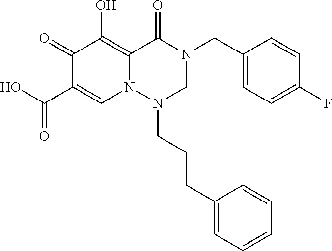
C1(CN2C(=O)C3=C(O)C(=O)C(C(O)=O)=CN3N(CCCC3=CC=CC=C3)C2)=CC=C(F)C=C1
